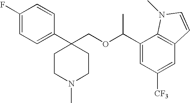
C1(F)=CC=C(C2(COC(C3=CC([CF3])=CC4=C3N(C)C=C4)C)CCN(C)CC2)C=C1
